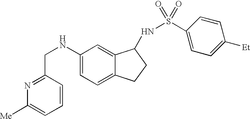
C1=CC(CNC2=CC=C3C(=C2)C(NS(=O)(=O)C2=CC=C([Et])C=C2)CC3)=NC([Me])=C1
